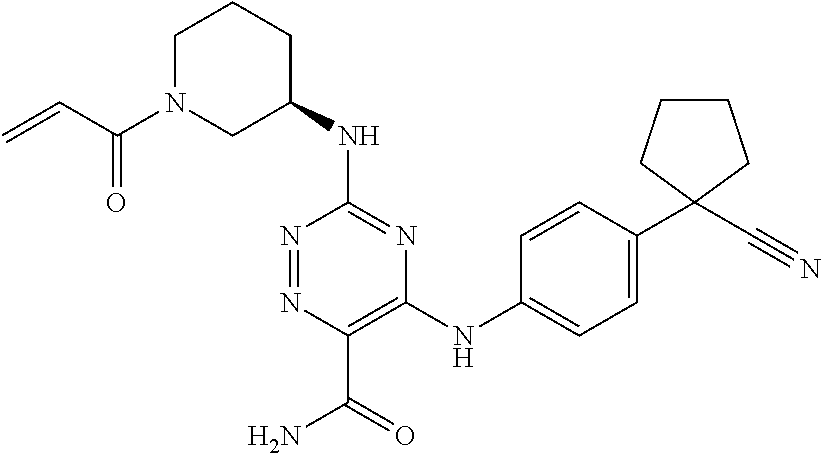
C1(NC2CCCN(C(C=C)=O)C2)=NC(NC2=CC=C(C3(C#N)CCCC3)C=C2)=C(C(=O)N)N=N1
